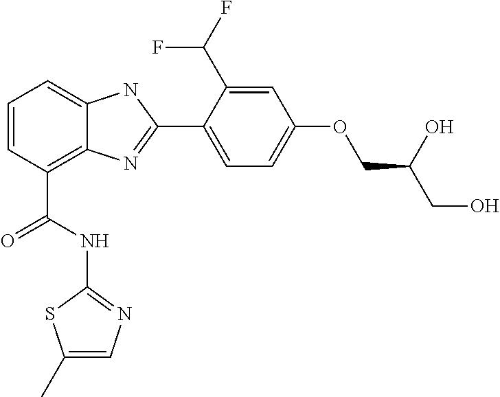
C1=CC(C(NC2=NC=C(C)S2)=O)=C2C(=C1)NC(C1=CC=C(OCC(O)CO)C=C1C(F)F)=N2
